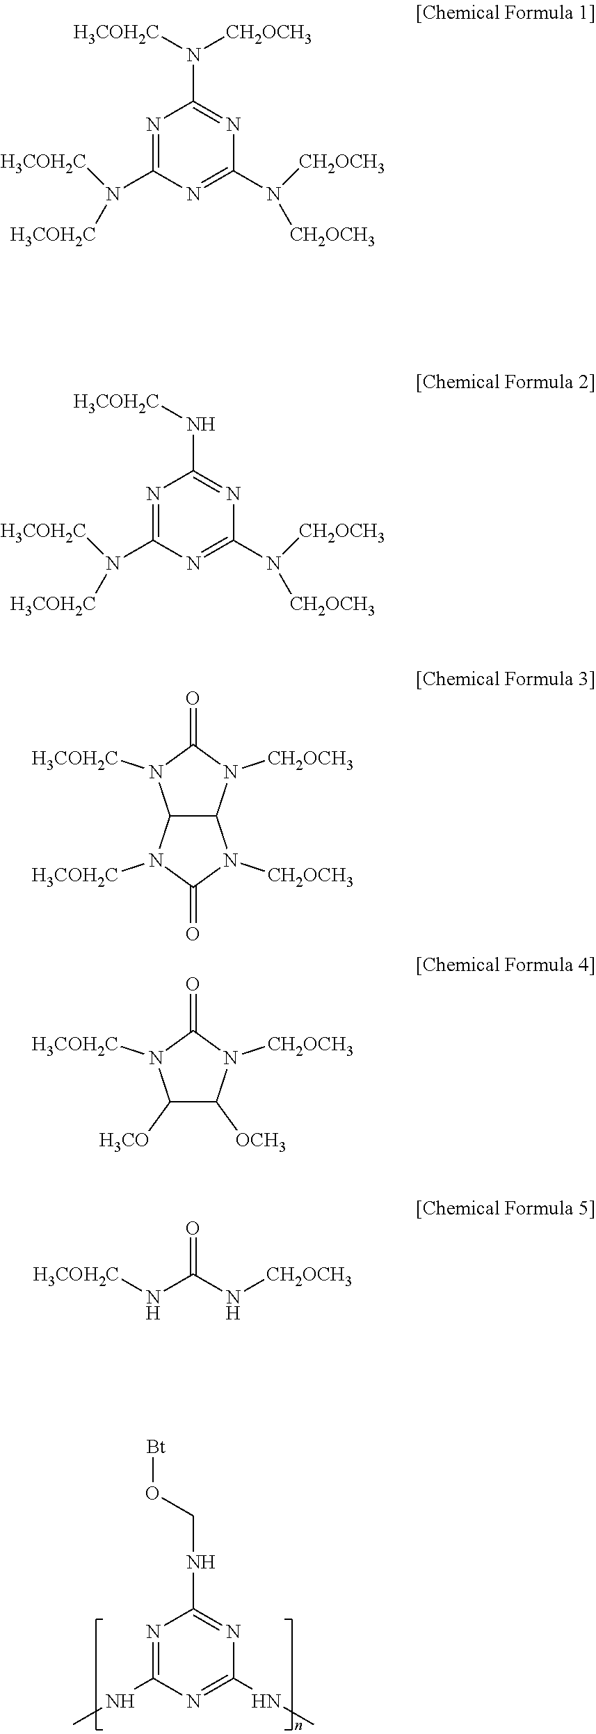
N1=C(NC)N=C(NC)N=C1NCO[Bt].N1=C(N([H3COH2C])[H3COH2C])N=C(N([CH2OCH3])[CH2OCH3])N=C1N([H3COH2C])[CH2OCH3].N1=C(N([H3COH2C])[H3COH2C])N=C(N([CH2OCH3])[CH2OCH3])N=C1N[H3COH2C].C12C(N([CH2OCH3])C(=O)N1[H3COH2C])N([CH2OCH3])C(=O)N2[H3COH2C].C1([H3CO])C([OCH3])N([CH2OCH3])C(=O)N1[H3COH2C].[H3COH2C]NC(N[CH2OCH3])=O
